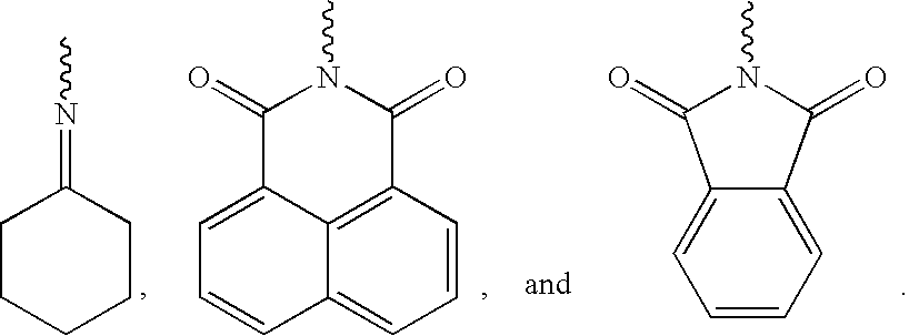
CN=C1CCCCC1.C12=C3C(=CC=C1)C=CC=C3C(=O)N(C)C2=O.C1(=O)N(C)C(=O)C2=CC=CC=C12
